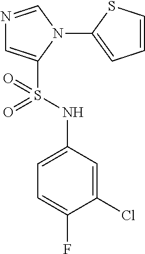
N1=CN(C2=CC=CS2)C(S(NC2=CC=C(F)C(Cl)=C2)(=O)=O)=C1
